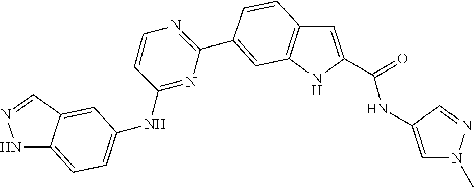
N1C2=CC=C(NC3=NC(C4=CC5=C(C=C(C(=O)NC6=CN(C)N=C6)N5)C=C4)=NC=C3)C=C2C=N1
